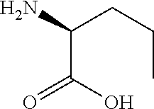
C(C(O)=O)(CCC)N
